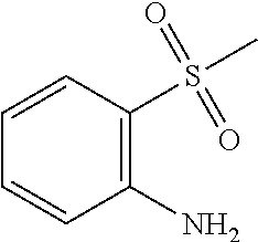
C1(N)=C(S(C)(=O)=O)C=CC=C1
